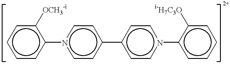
c1cc(-n2ccc(-c3ccn(-c4ccccc4[i-H7C3O])cc3)cc2)c([OCH3-i])cc1
